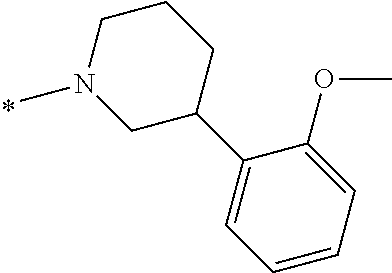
N1(C)CC(C2=CC=CC=C2OC)CCC1
